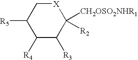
[X]1CC([R5])C([R4])C([R3])C1([CH2OSO2NHR1])[R2]
